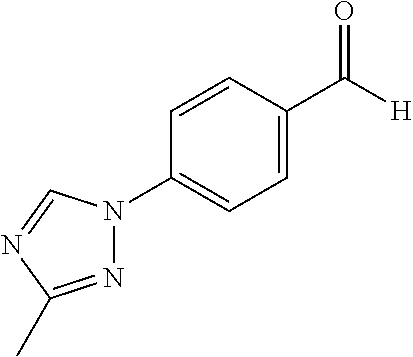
N1=C(C)N=CN1C1=CC=C(C([H])=O)C=C1
